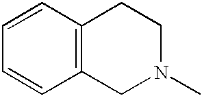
C1=CC2=C(C=C1)CN(C)CC2
